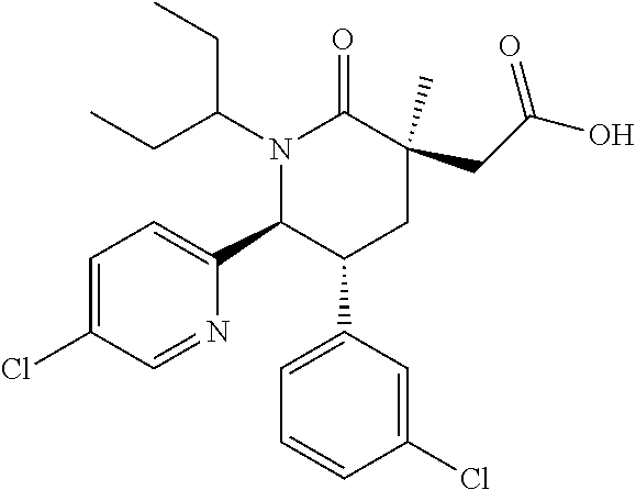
N1(C(CC)CC)C(C2=CC=C(Cl)C=N2)C(C2=CC=CC(Cl)=C2)CC(C)(CC(O)=O)C1=O
